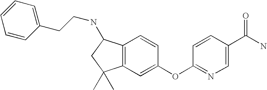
C1=CC(CCNC2C3=C(C(C)(C)C2)C=C(OC2=NC=C(C(N)=O)C=C2)C=C3)=CC=C1
